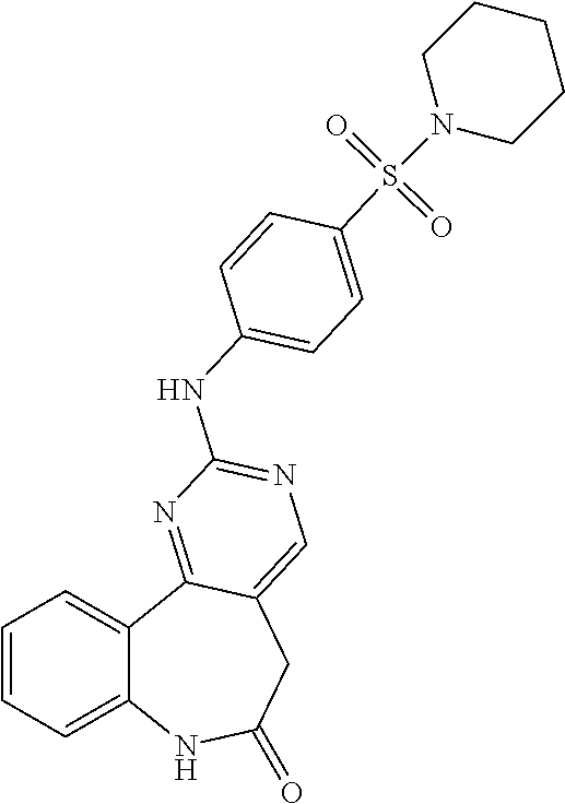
C1=CC=C2C(=C1)C1=NC(NC3=CC=C(S(N4CCCCC4)(=O)=O)C=C3)=NC=C1CC(=O)N2
